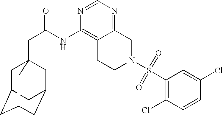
C1C2CC3CC(CC1(CC(=O)NC1=C4C(=NC=N1)CN(S(C1=C(Cl)C=CC(Cl)=C1)(=O)=O)CC4)C3)C2
